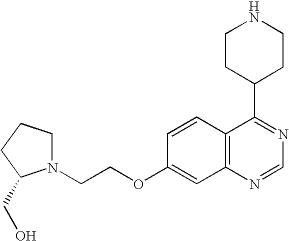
C12=C(N=CN=C1C1CCNCC1)C=C(OCCN1CCCC1CO)C=C2
